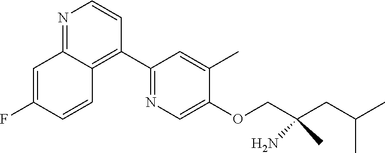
N1=C2C(=C(C3=NC=C(OCC(CC(C)C)(N)C)C(C)=C3)C=C1)C=CC(F)=C2
